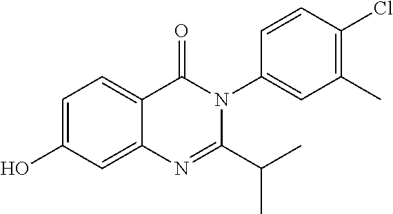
C1=C(O)C=C2C(=C1)C(=O)N(C1=CC(C)=C(Cl)C=C1)C(C(C)C)=N2
